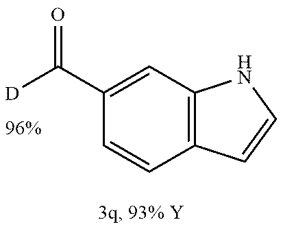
C1=CC2=C(C=C1C([D])=O)NC=C2
